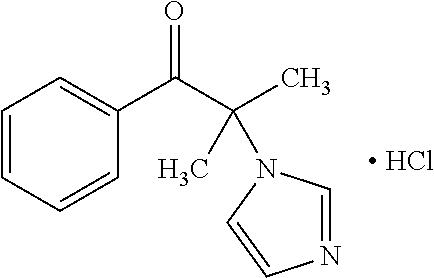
C1=CC=CC(C(C(C)(C)N2C=NC=C2)=O)=C1.[ HCl]
